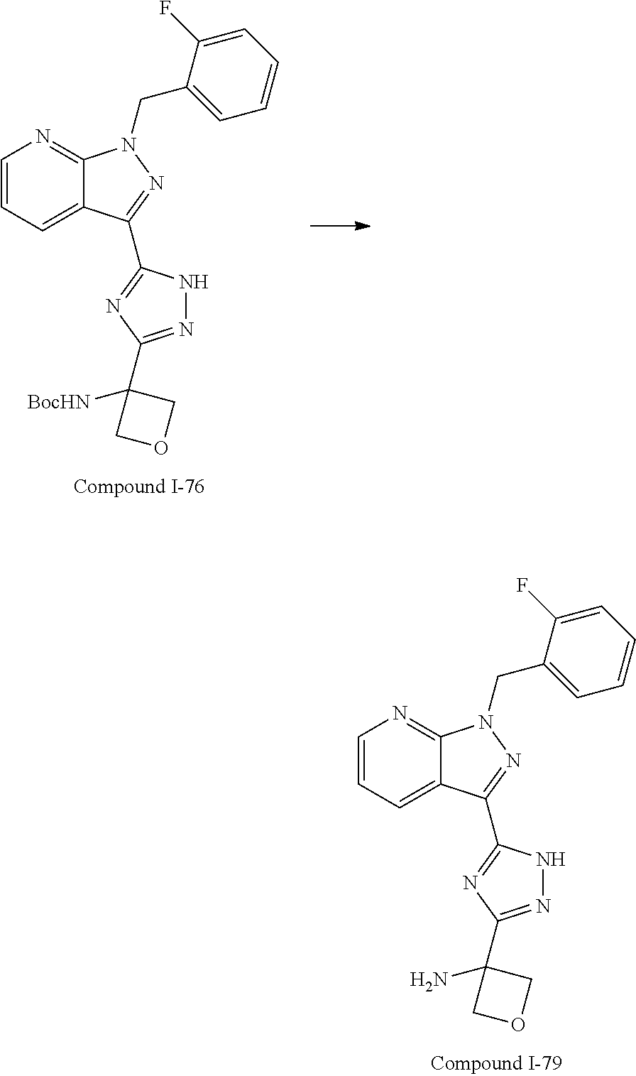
C1=CC=C2C(=N1)N(CC1=CC=CC=C1F)N=C2C1=NC(C2(N)COC2)=NN1.C1=CC=C2C(=N1)N(CC1=CC=CC=C1F)N=C2C1=NC(C2([BocHN])COC2)=NN1
